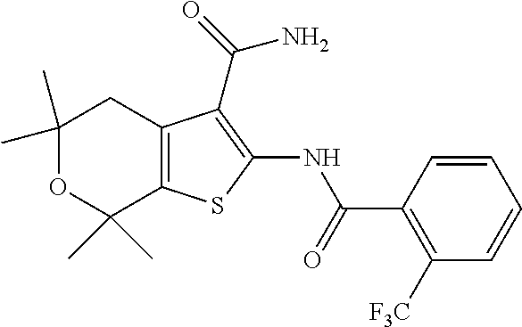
C1(C)(C)OC(C)(C)C2=C(C1)C(C(N)=O)=C(NC(=O)C1=C([CF3])C=CC=C1)S2
